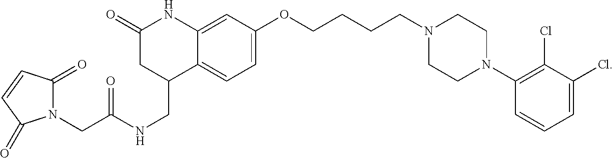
C1=C2C(=CC=C1OCCCCN1CCN(C3=C(Cl)C(Cl)=CC=C3)CC1)C(CNC(=O)CN1C(=O)C=CC1=O)CC(=O)N2
